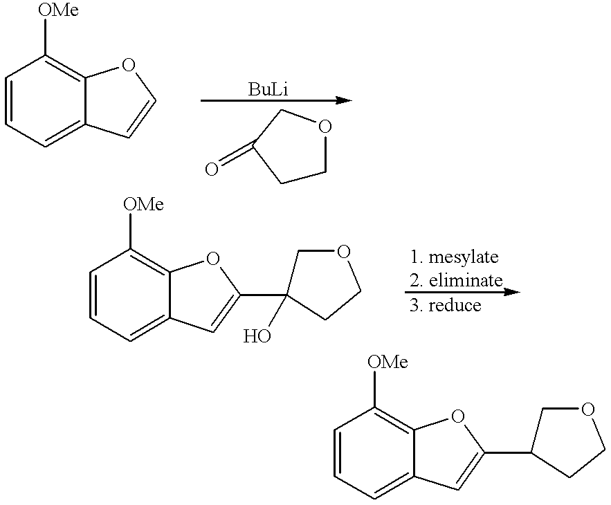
C1COCC1=O.C1=CC=C2C(=C1[OMe])OC=C2.C1=CC=C2C(=C1[OMe])OC(C1(O)COCC1)=C2.C1=CC=C2C(=C1[OMe])OC(C1COCC1)=C2
